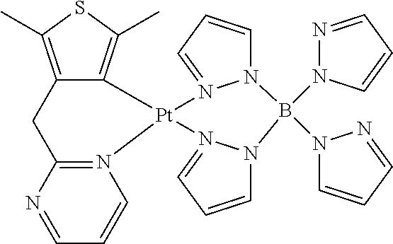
C1=NC2=N(C=C1)[Pt]1(C3=C(C)SC(C)=C3C2)N2=CC=CN2B(N2C=CC=N2)(N2N=CC=C2)N2C=CC=N12
